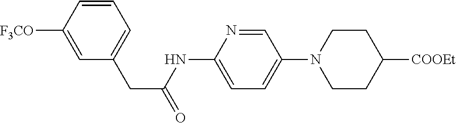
C1=C([F3CO])C=CC=C1CC(NC1=CC=C(N2CCC([COOEt])CC2)C=N1)=O
